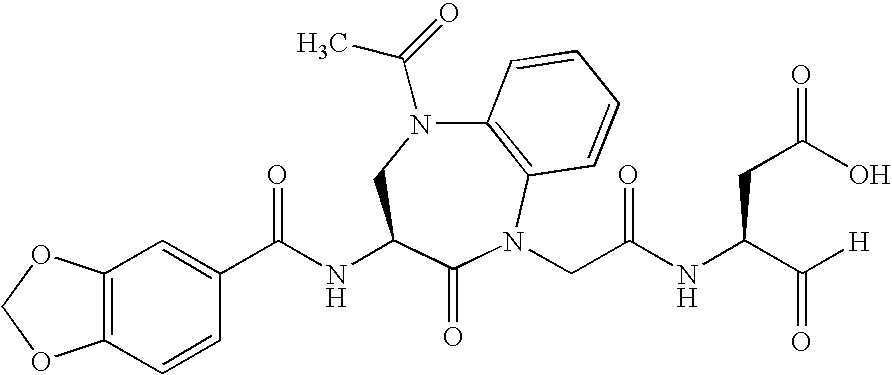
C12=C(N(CC(NC(C([H])=O)CC(=O)O)=O)C(=O)C(NC(=O)C3=CC4=C(C=C3)OCO4)CN1C(=O)C)C=CC=C2
